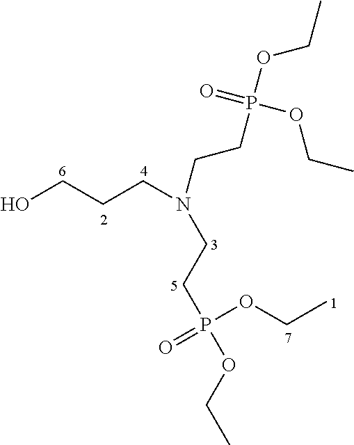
OCCCN(CCP(OCC)(=O)OCC)CCP(OCC)(OCC)=O
